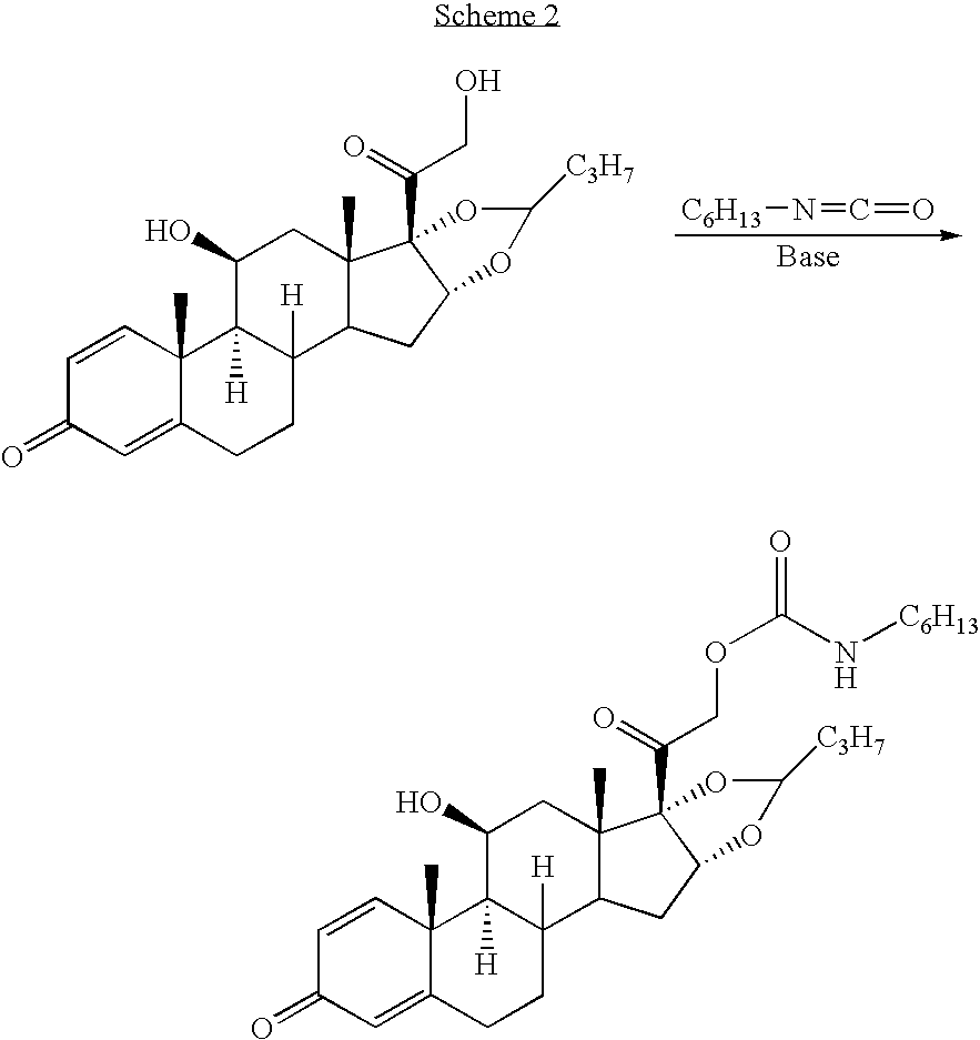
C1=CC2(C)C(=CC1=O)CCC1([H])C2([H])C(O)CC2(C)C1CC1C2(C(=O)CO)OC([C3H7])O1.[C6H13]N=C=O.C1=CC2(C)C(=CC1=O)CCC1([H])C2([H])C(O)CC2(C)C1CC1C2(C(=O)COC(N[C6H13])=O)OC([C3H7])O1
